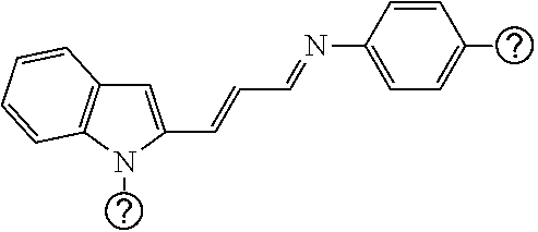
C1=C(C=CC=NC2=CC=C(C)C=C2)N(C)C2=C1C=CC=C2
